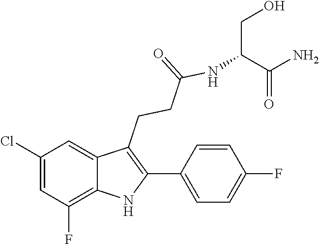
N(C(CCC1=C(C2=CC=C(F)C=C2)NC2=C(F)C=C(Cl)C=C12)=O)C(C(N)=O)CO
